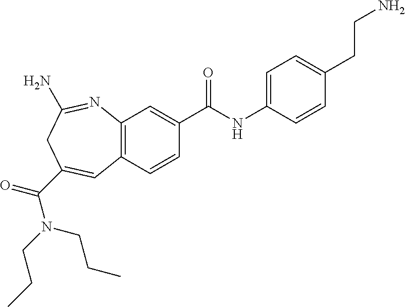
C12=C(C=CC(C(NC3=CC=C(CCN)C=C3)=O)=C1)C=C(C(=O)N(CCC)CCC)CC(N)=N2
